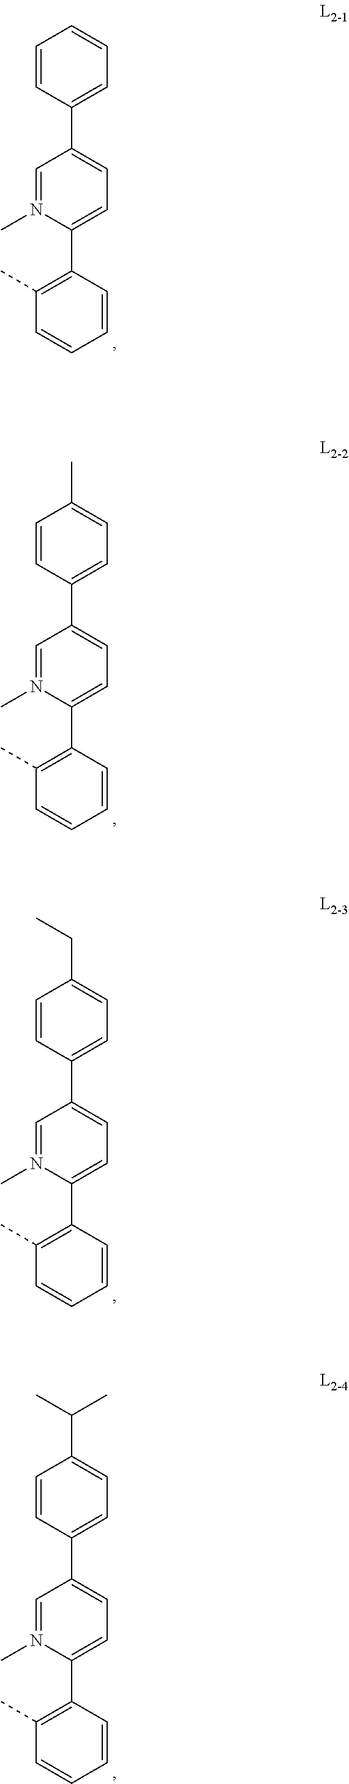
C1=CC(C2=CC=C(C3=C(C)C=CC=C3)N(C)=C2)=CC=C1.C1=CC(C2=CC=C(C3=C(C)C=CC=C3)N(C)=C2)=CC=C1C.C1=CC(C2=CC=C(C3=C(C)C=CC=C3)N(C)=C2)=CC=C1CC.C1=CC(C2=CC=C(C3=C(C)C=CC=C3)N(C)=C2)=CC=C1C(C)C
